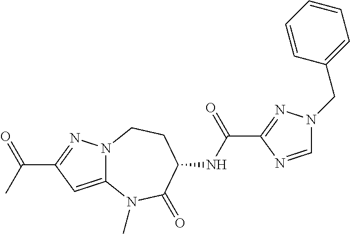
N12C(=CC(C(C)=O)=N1)N(C)C(=O)C(NC(C1=NN(CC3=CC=CC=C3)C=N1)=O)CC2
